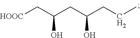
[HOOC]CC(CC(CCC)O)O
